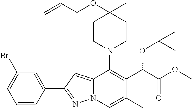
C1(C2=NN3C(=C2)C(N2CCC(C)(OCC=C)CC2)=C(C(C(=O)OC)OC(C)(C)C)C(C)=C3)=CC(Br)=CC=C1
